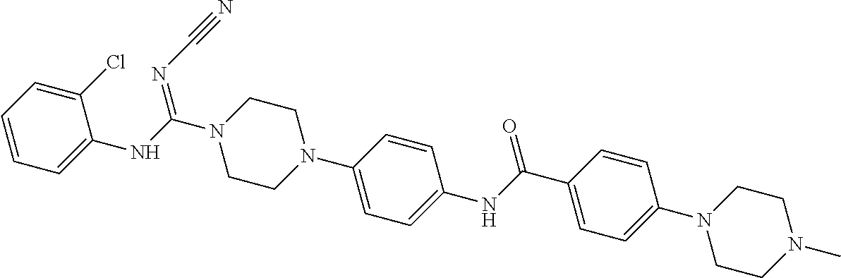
C1=CC(N2CCN(C(NC3=CC=CC=C3Cl)=NC#N)CC2)=CC=C1NC(=O)C1=CC=C(N2CCN(C)CC2)C=C1
